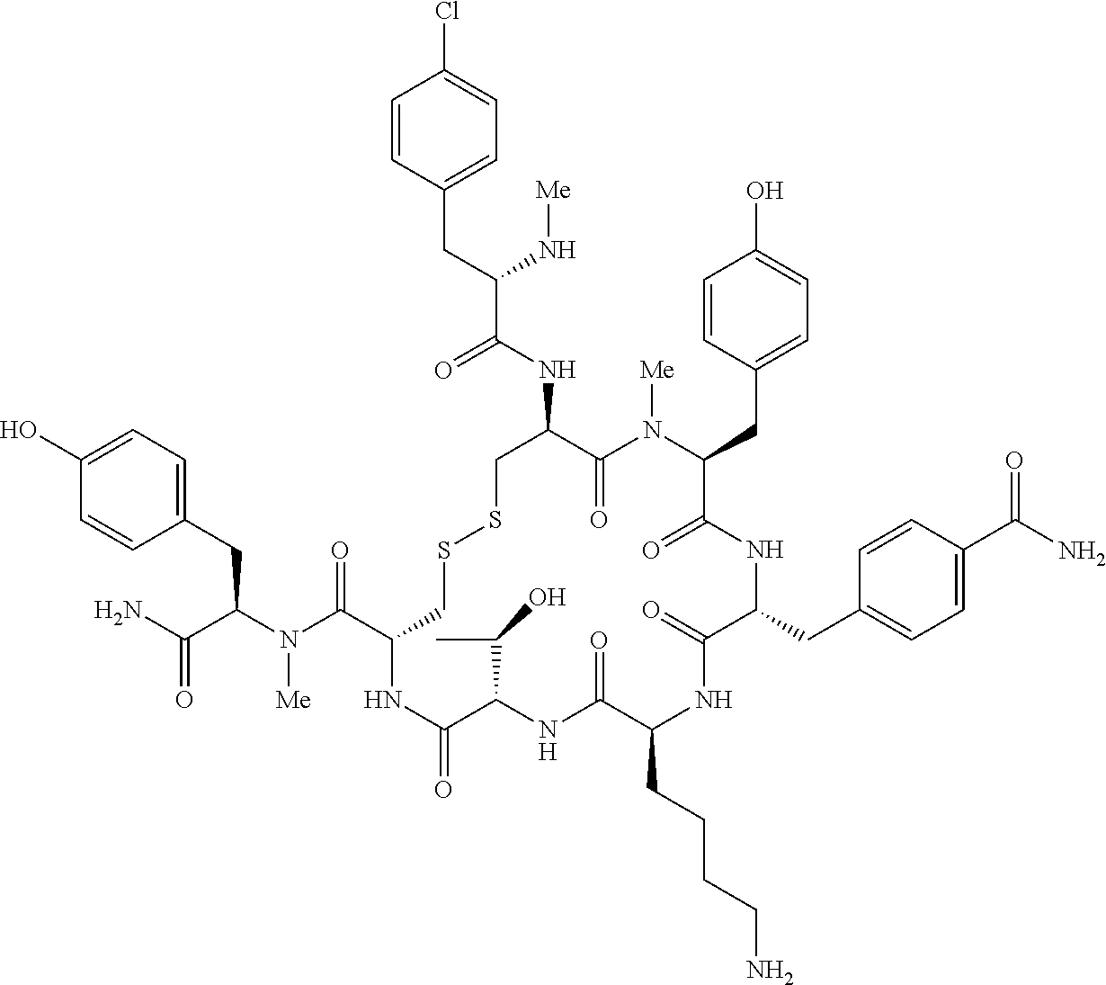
C1=C(O)C=CC(CC(N(C(C2CSSCC(NC(C(CC3=CC=C(Cl)C=C3)N[Me])=O)C(=O)N([Me])C(CC3=CC=C(O)C=C3)C(=O)NC(CC3=CC=C(C(N)=O)C=C3)C(=O)NC(CCCCN)C(=O)NC(C(C)O)C(=O)N2)=O)[Me])C(N)=O)=C1
